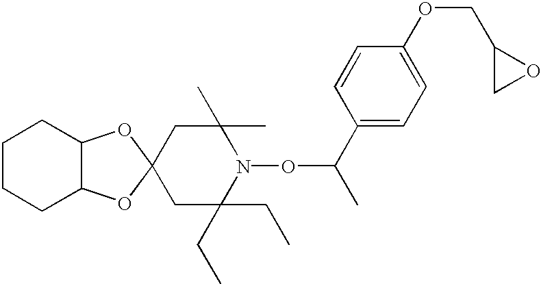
C1C(CC)(CC)N(OC(C)C2=CC=C(OCC3CO3)C=C2)C(C)(C)CC12OC1C(O2)CCCC1
